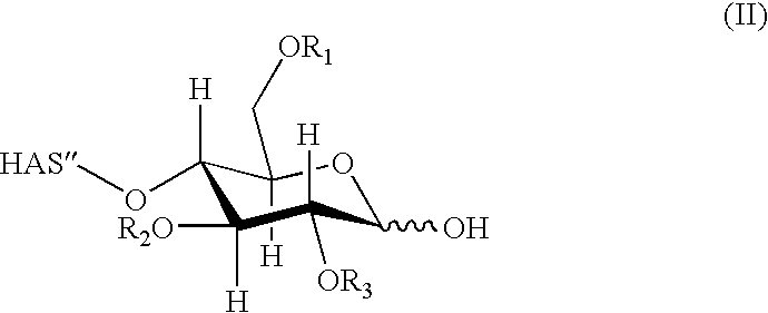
C1([H])(C[OR1])C([H])(O[HAS])C([R2O])([H])C([H])([OR3])C(O)O1
